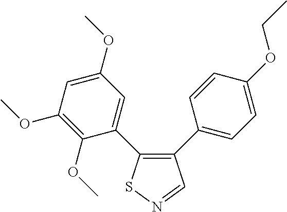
C1(OC)=C(OC)C(C2=C(C3=CC=C(OCC)C=C3)C=NS2)=CC(OC)=C1
